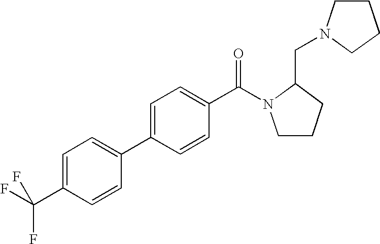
C1(C(F)(F)F)=CC=C(C2=CC=C(C(=O)N3CCCC3CN3CCCC3)C=C2)C=C1
